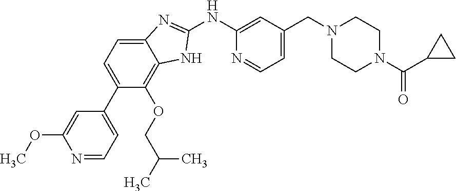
N1=CC=C(C2=CC=C3C(=C2OCC(C)C)NC(NC2=CC(CN4CCN(C(=O)C5CC5)CC4)=CC=N2)=N3)C=C1OC
